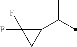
C1(C(C)C)C(F)(F)C1
